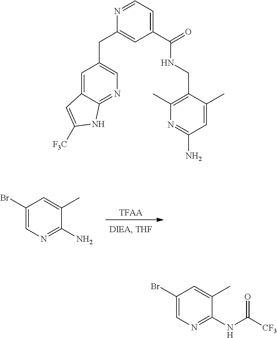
[TFAA].C1(Br)=CN=C(N)C(C)=C1.C1(Br)=CN=C(NC([CF3])=O)C(C)=C1.C1(CC2=CN=C3C(=C2)C=C([F3C])N3)=CC(C(=O)NCC2=C(C)N=C(N)C=C2C)=CC=N1
